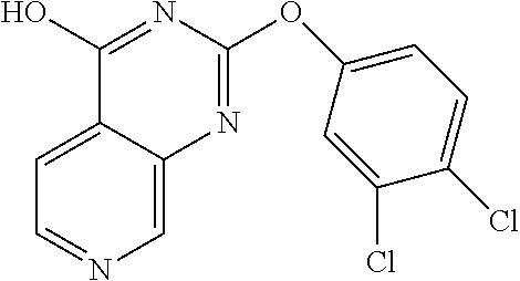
C1=C2C(=CN=C1)N=C(OC1=CC=C(Cl)C(Cl)=C1)N=C2O
